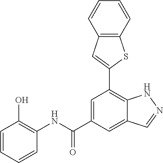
C1=CC(NC(C2=CC(C3=CC4=C(S3)C=CC=C4)=C3C(=C2)C=NN3)=O)=C(O)C=C1
